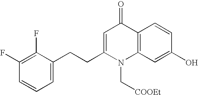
C12=C(C=C(O)C=C1)N(C[COOEt])C(CCC1=CC=CC(F)=C1F)=CC2=O
